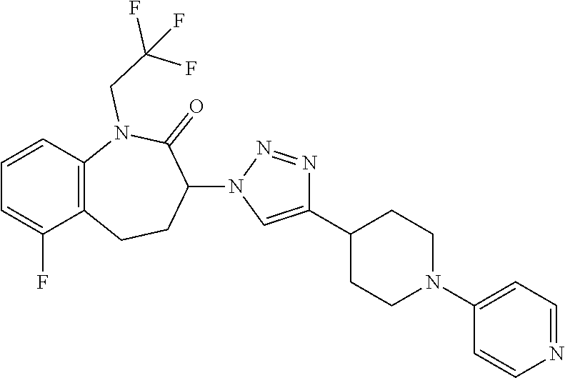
C1=CC=C(F)C2=C1N(CC(F)(F)F)C(=O)C(N1N=NC(C3CCN(C4=CC=NC=C4)CC3)=C1)CC2
